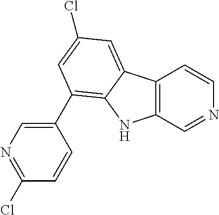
C12=C(C=NC=C1)NC1=C(C3=CN=C(Cl)C=C3)C=C(Cl)C=C21
